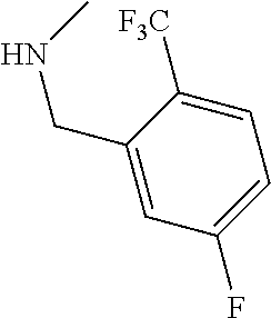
C1=C([F3C])C(CNC)=CC(F)=C1
